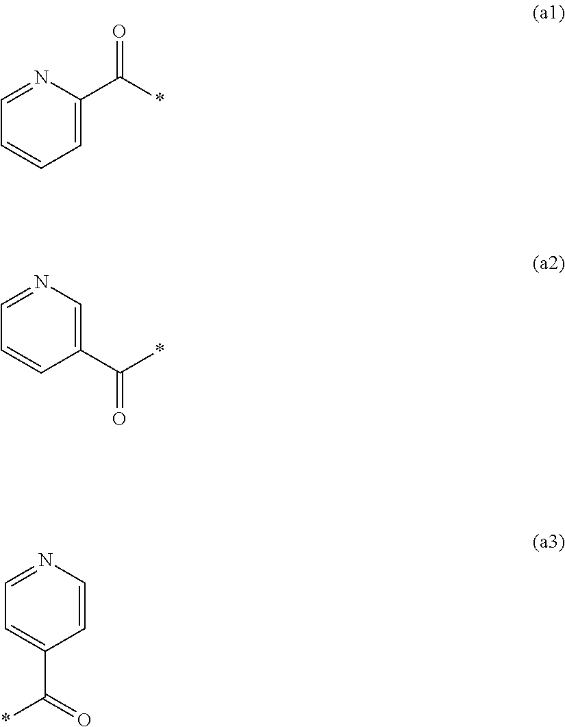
C1=C(C(*)=O)N=CC=C1.C1(C(*)=O)=CN=CC=C1.C1=CN=CC=C1C(=O)*
